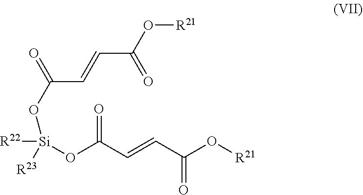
C(C(=O)O[R21])=CC(O[Si]([R23])([R22])OC(=O)C=CC(O[R21])=O)=O
